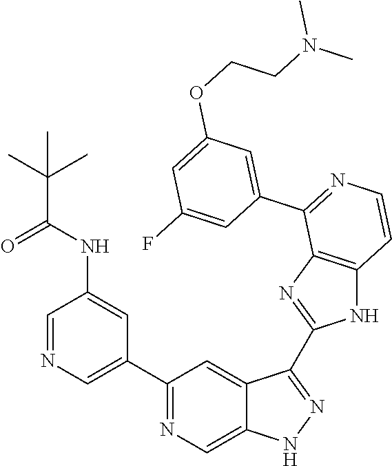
C1(C2=CN=CC(NC(=O)C(C)(C)C)=C2)=NC=C2C(=C1)C(C1=NC3=C(N1)C=CN=C3C1=CC(OCCN(C)C)=CC(F)=C1)=NN2
